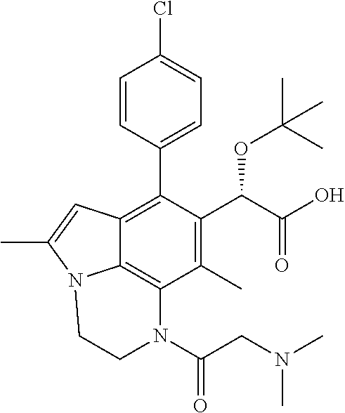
C1=CC(C2=C3C4=C(C(C)=C2C(C(=O)O)OC(C)(C)C)N(C(=O)CN(C)C)CCN4C(C)=C3)=CC=C1Cl
